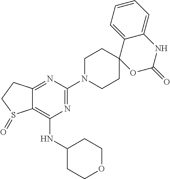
C1CN(C2=NC(NC3CCOCC3)=C3C(=N2)CCS3=O)CCC12C1=CC=CC=C1NC(=O)O2
